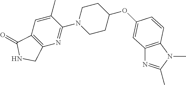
O(C1CCN(C2=NC3=C(C=C2C)C(=O)NC3)CC1)C1=CC2=C(N(C)C(C)=N2)C=C1
